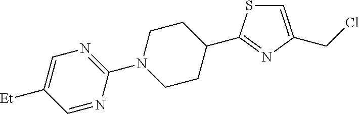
C1(N2CCC(C3=NC(CCl)=CS3)CC2)=NC=C([Et])C=N1
